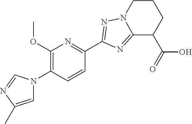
C1(OC)=C(N2C=C(C)N=C2)C=CC(C2=NN3CCCC(C(=O)O)C3=N2)=N1
